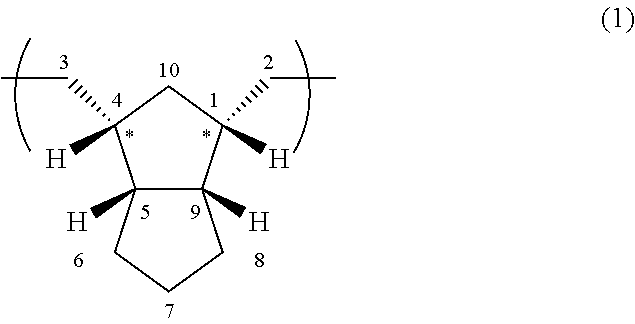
C12([H])C([H])(C([H])(CC)CC1([H])CC)CCC2
